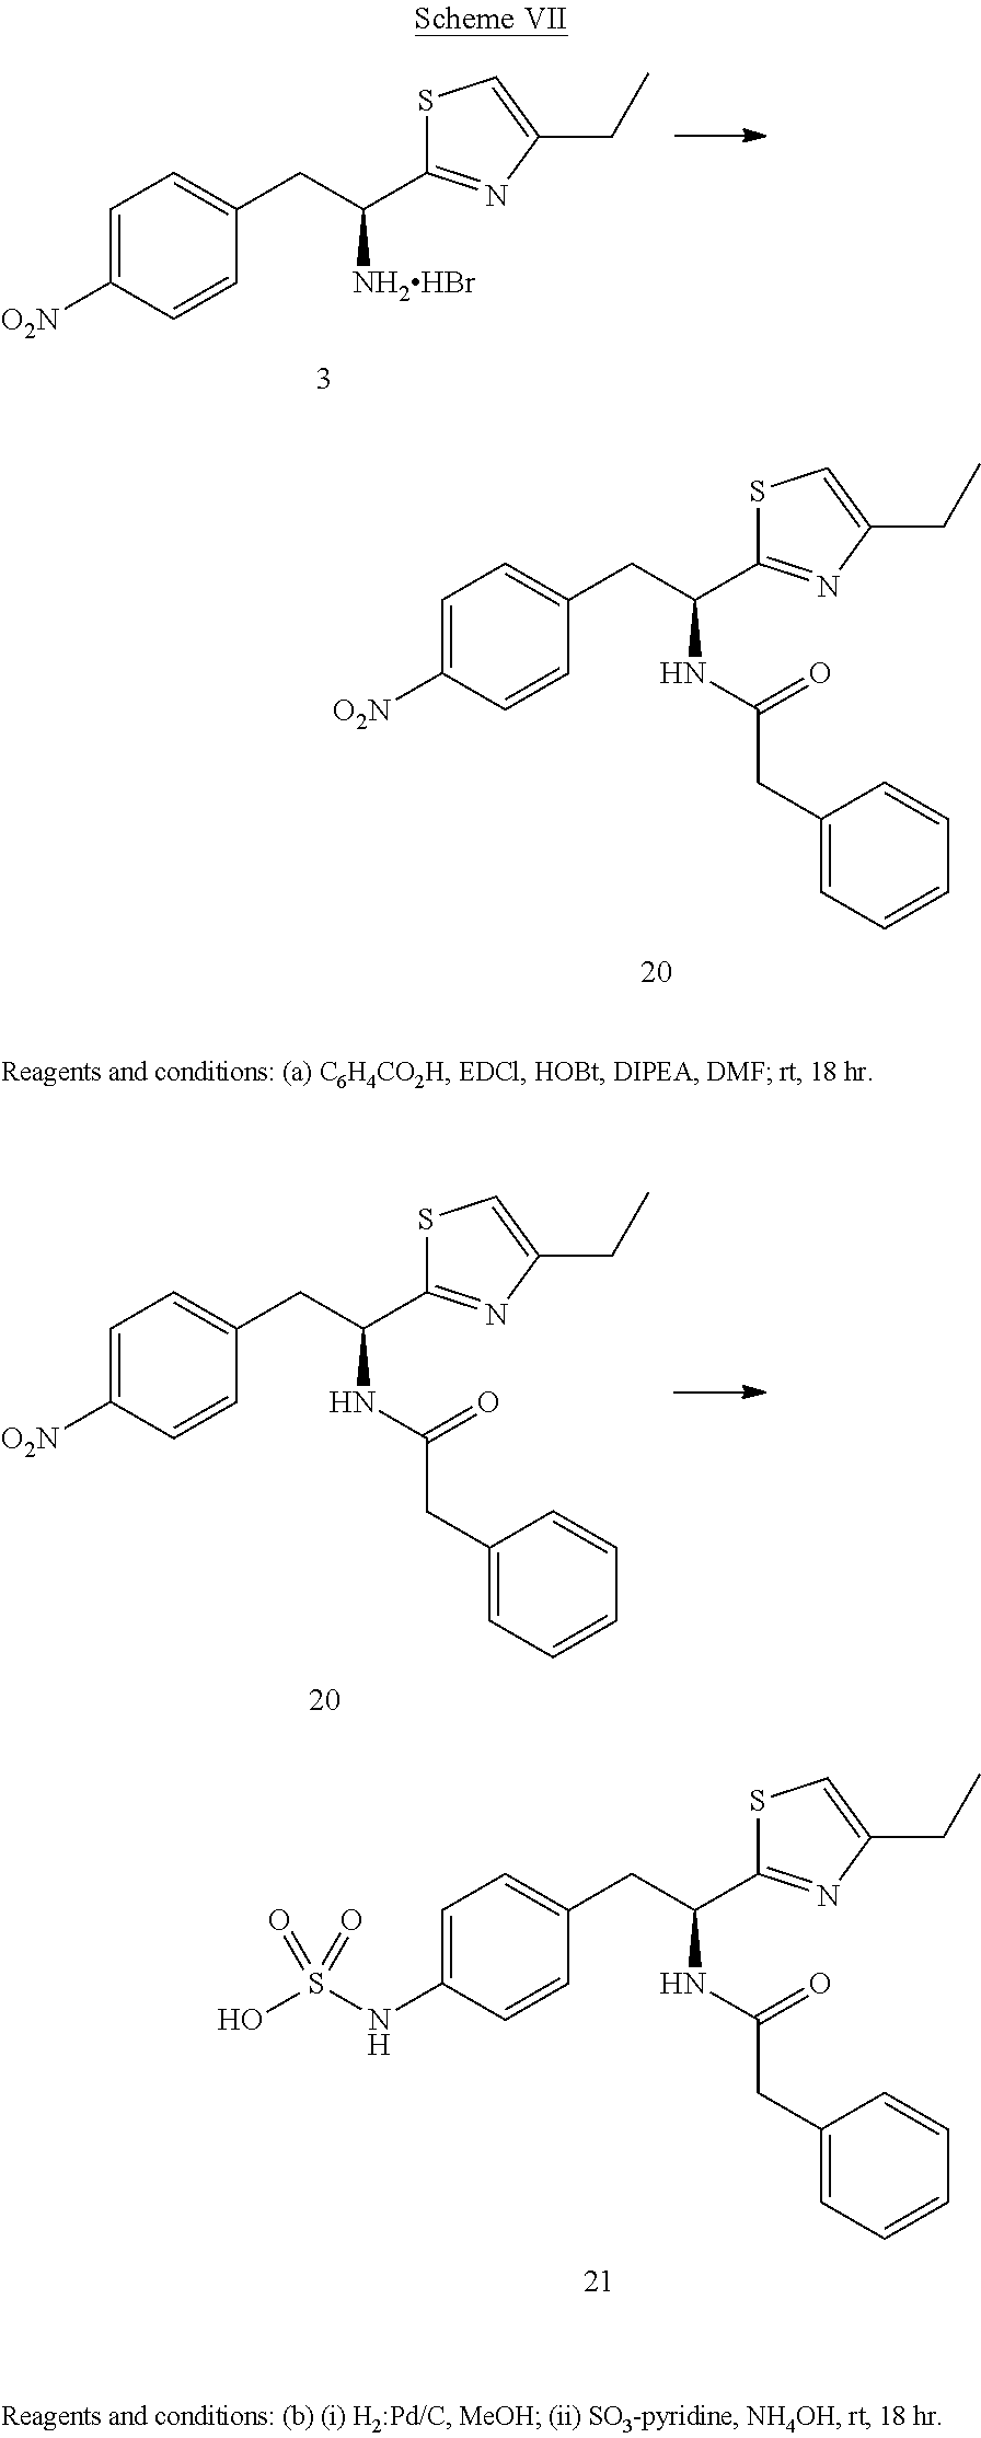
C1=C([O2N])C=CC(CC(C2=NC(CC)=CS2)[NH2HBr])=C1.C1=C([O2N])C=CC(CC(C2=NC(CC)=CS2)NC(CC2=CC=CC=C2)=O)=C1.C1=C(NS(O)(=O)=O)C=CC(CC(C2=NC(CC)=CS2)NC(CC2=CC=CC=C2)=O)=C1.C1=C([O2N])C=CC(CC(C2=NC(CC)=CS2)NC(CC2=CC=CC=C2)=O)=C1
